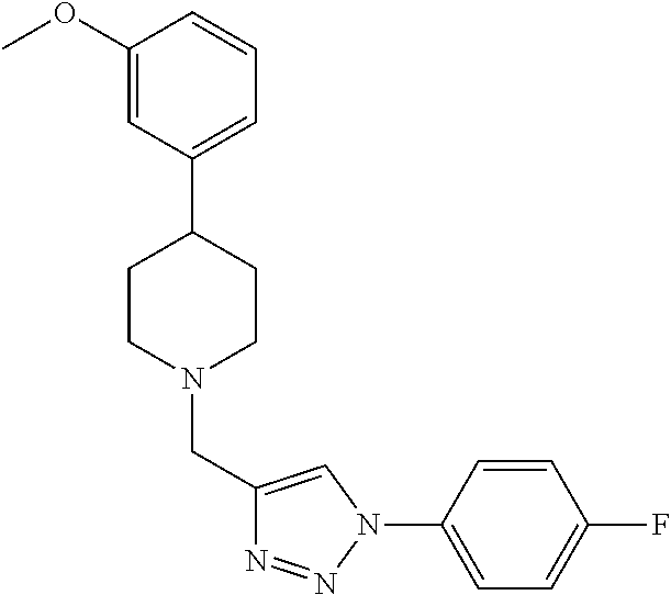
C1(CN2CCC(C3=CC=CC(OC)=C3)CC2)=CN(C2=CC=C(F)C=C2)N=N1
